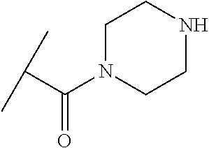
C(C(=O)N1CCNCC1)(C)C
